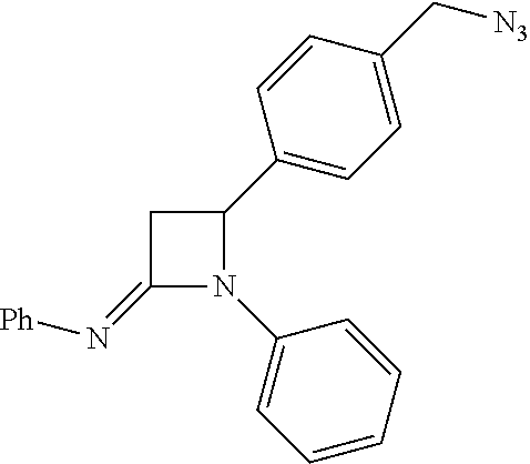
C1(=N[Ph])N(C2=CC=CC=C2)C(C2=CC=C(C[N3])C=C2)C1
